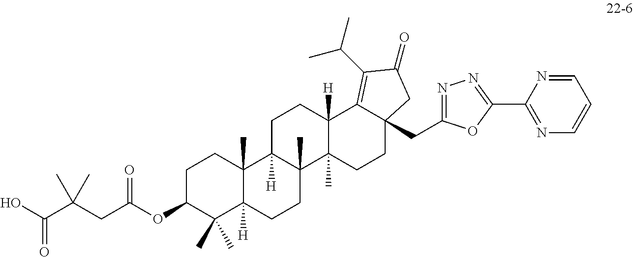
O=C(O)C(CC(OC1C(C)(C)C2([H])C(C)(CC1)C1([H])C(C)(CC2)C2(C)C([H])(CC1)C1=C(C(C)C)C(=O)CC1(CC1=NN=C(C3=NC=CC=N3)O1)CC2)=O)(C)C
